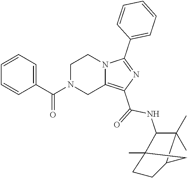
N12C(=C(C(=O)NC3C(C)(C)C4CCC3(C)C4)N=C1C1=CC=CC=C1)CN(C(C1=CC=CC=C1)=O)CC2
